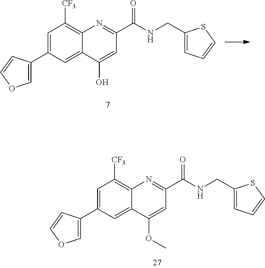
C1=C(C2=CC([CF3])=C3C(=C2)C(O)=CC(C(NCC2=CC=CS2)=O)=N3)C=CO1.C1=C(C2=CC([CF3])=C3C(=C2)C(OC)=CC(C(NCC2=CC=CS2)=O)=N3)C=CO1
